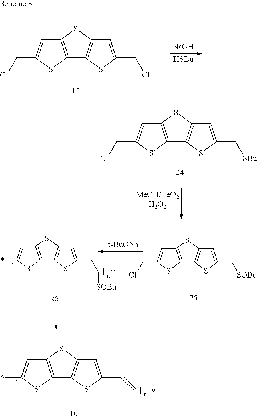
C1=C(CCl)SC2=C1SC1=C2SC(CCl)=C1.[NaOH].C1=C(C[SBu])SC2=C1SC1=C2SC(CCl)=C1.C1=C(CC(*)[SOBu])SC2=C1SC1=C2SC(*)=C1.C1=C(C[SOBu])SC2=C1SC1=C2SC(CCl)=C1.C1=C(C=C*)SC2=C1SC1=C2SC(*)=C1
